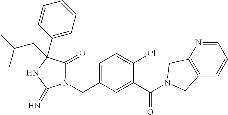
N1(CC2=CC=C(Cl)C(C(=O)N3CC4=C(C=CC=N4)C3)=C2)C(=O)C(C2=CC=CC=C2)(CC(C)C)NC1=N
